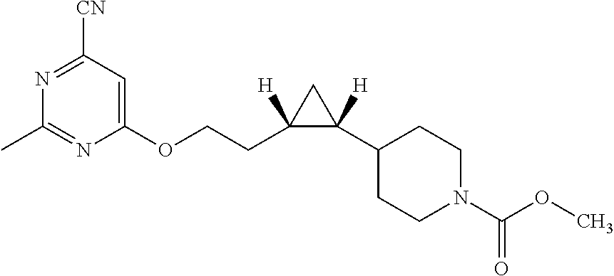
O(CCC1([H])C(C2CCN(C(OC)=O)CC2)([H])C1)C1=CC([CN])=NC(C)=N1
